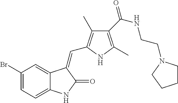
C1(Br)=CC=C2C(=C1)C(=CC1=C(C)C(C(NCCN3CCCC3)=O)=C(C)N1)C(=O)N2
